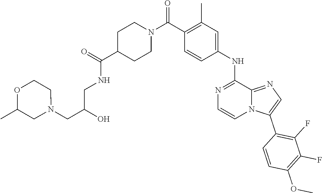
O(C)C1=C(F)C(F)=C(C2=CN=C3N2C=CN=C3NC2=CC(C)=C(C(N3CCC(C(NCC(O)CN4CCOC(C)C4)=O)CC3)=O)C=C2)C=C1
